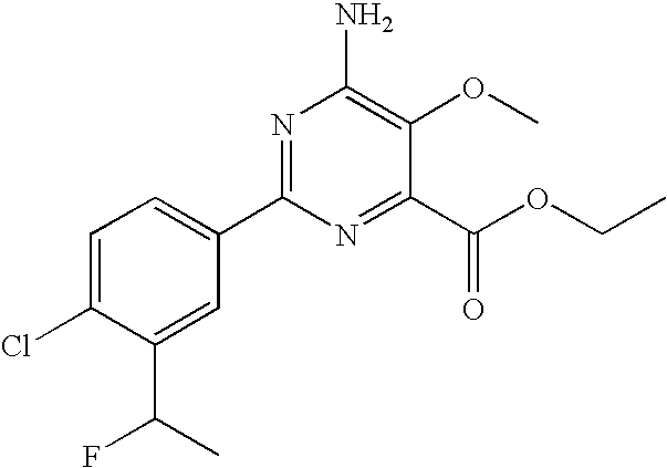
N1=C(C2=CC=C(Cl)C(C(C)F)=C2)N=C(C(OCC)=O)C(OC)=C1N
